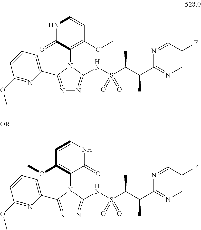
C1(N2C(C3=CC=CC(OC)=N3)=NN=C2NS(C(C(C2=NC=C(F)C=N2)C)C)(=O)=O)=C(OC)C=CNC1=O.C1(N2C(C3=CC=CC(OC)=N3)=NN=C2NS(C(C(C2=NC=C(F)C=N2)C)C)(=O)=O)=C(OC)C=CNC1=O
